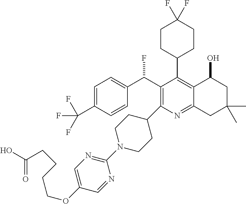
C1=C(C(F)(F)F)C=CC(C(C2=C(C3CCN(C4=NC=C(OCCCCC(O)=O)C=N4)CC3)N=C3C(=C2C2CCC(F)(F)CC2)C(O)CC(C)(C)C3)F)=C1
